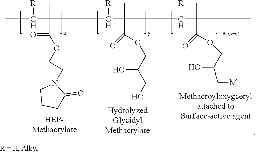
CC([R])C(C)(C(=O)OCCN1C(=O)CCC1)C([R])C(C)(C(OCC(CO)O)=O)C([R])C(C)(C(OCC(O)C[M])=O)C
